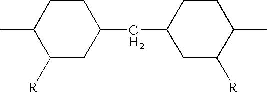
C1([R])CC(CC2CC([R])C(C)CC2)CCC1C
